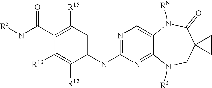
C1([R15])=C(C(N[R5])=O)C([R13])=C([R12])C(NC2=NC=C3C(=N2)N([R3])CC2(C(=O)N3[RN])CC2)=C1
